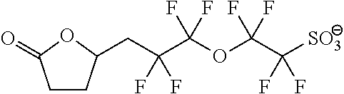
[SO3]C(F)(F)C(OC(F)(C(F)(CC1CCC(=O)O1)F)F)(F)F
